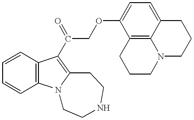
C1=CC=CC2=C1C(C(COC1=CC=C3C4=C1CCCN4CCC3)=O)=C1N2CCNCC1
